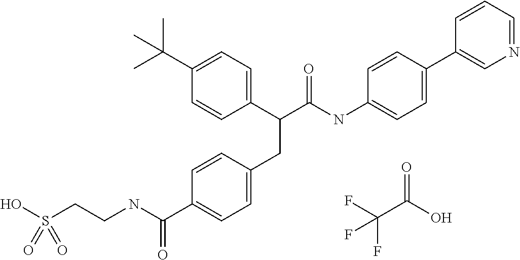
C1=CC(CC(C2=CC=C(C(C)(C)C)C=C2)C(NC2=CC=C(C3=CN=CC=C3)C=C2)=O)=CC=C1C(NCCS(O)(=O)=O)=O.FC(C(O)=O)(F)F
